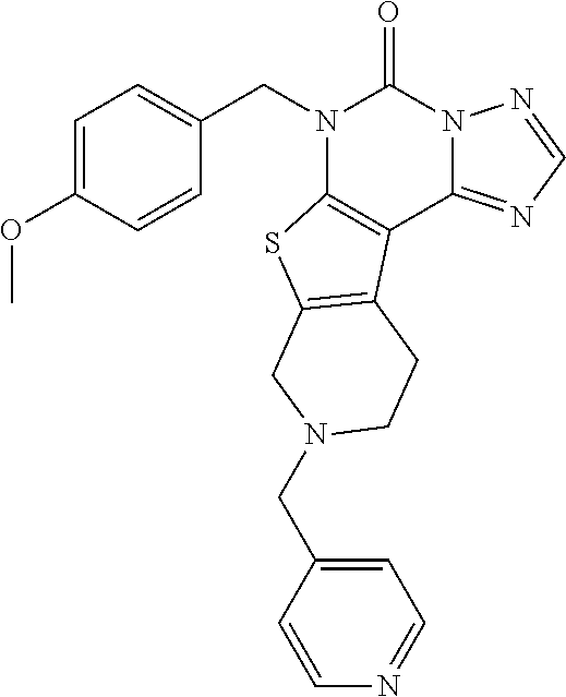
C1=C(OC)C=CC(CN2C3=C(C4=NC=NN4C2=O)C2=C(S3)CN(CC3=CC=NC=C3)CC2)=C1
